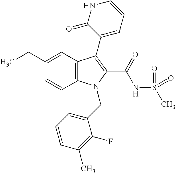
C1(CC)=CC2=C(C=C1)N(CC1=CC=CC(C)=C1F)C(C(NS(C)(=O)=O)=O)=C2C1=CC=CNC1=O
